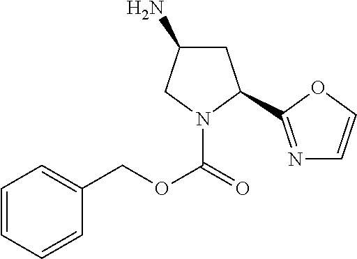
C1(N)CC(C2=NC=CO2)N(C(=O)OCC2=CC=CC=C2)C1
